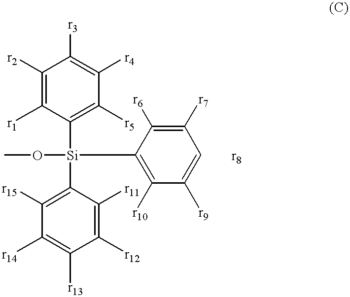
C1([r2])=C([r1])C([Si](OC)(C2=C([r15])C([r14])=C([r13])C([r12])=C2[r11])C2=C([r10])C([r9])=CC([r7])=C2[r6])=C([r5])C([r4])=C1[r3].[r8]
